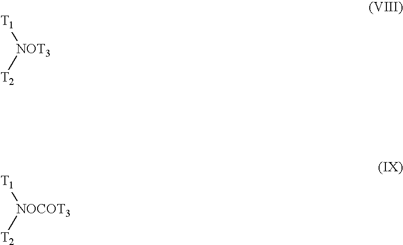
[NOT3]([T1])[T2].[NOCOT3]([T1])[T2]
